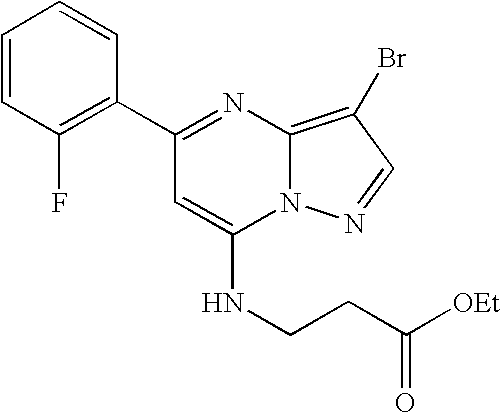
C1(C2=NC3=C(Br)C=NN3C(NCCC([OEt])=O)=C2)=C(F)C=CC=C1
